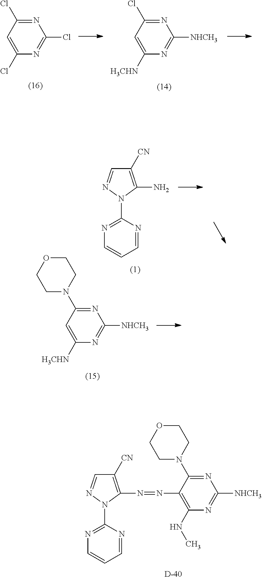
C1([CN])=C(N)N(C2=NC=CC=N2)N=C1.N1=C(N2CCOCC2)C=C([H3CHN])N=C1[NHCH3].N1=C(Cl)C=C(Cl)N=C1Cl.N1=C(Cl)C=C([H3CHN])N=C1[NHCH3].C1([CN])=C(N=NC2=C(NC)N=C([NHCH3])N=C2N2CCOCC2)N(C2=NC=CC=N2)N=C1.[D]
